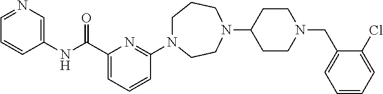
C1N(C2=NC(C(NC3=CN=CC=C3)=O)=CC=C2)CCN(C2CCN(CC3=CC=CC=C3Cl)CC2)CC1
